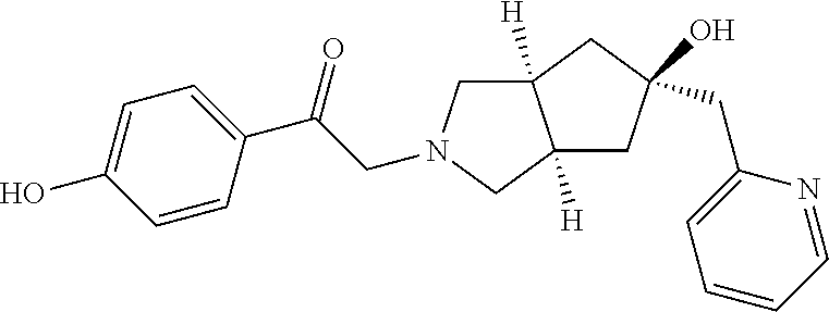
C(C(=O)C1=CC=C(O)C=C1)N1CC2([H])C([H])(C1)CC(CC1=CC=CC=N1)(O)C2
